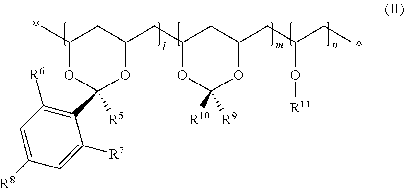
C1(C)OC(C2=C([R6])C=C([R8])C=C2[R7])([R5])OC(CC2OC([R10])([R9])OC(CC(CC)O[R11])C2)C1
